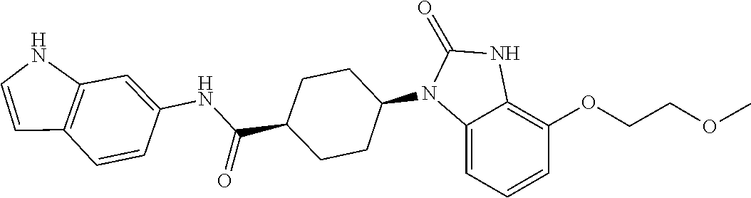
C1(=O)NC2=C(OCCOC)C=CC=C2N1C1CCC(C(NC2=CC3=C(C=CN3)C=C2)=O)CC1
